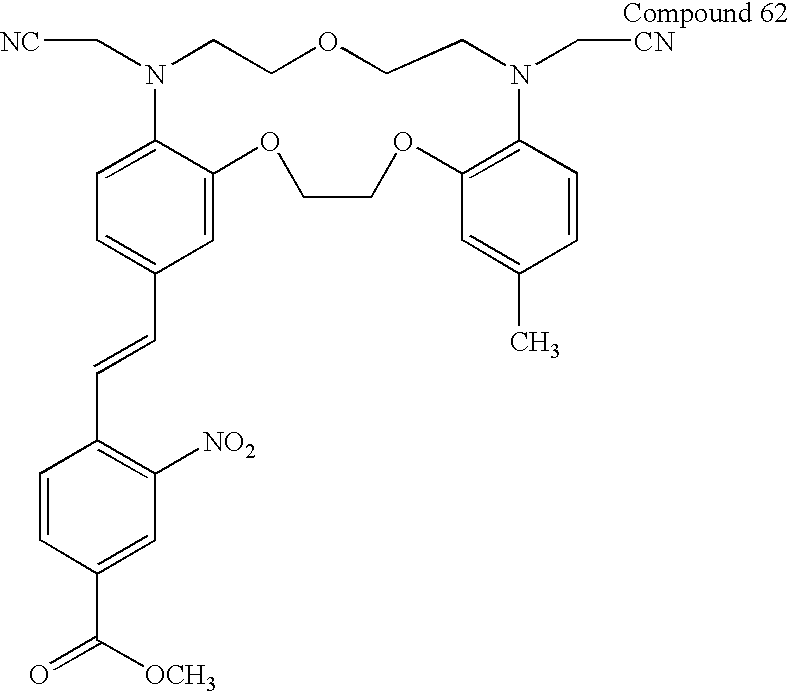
C1=C(C=CC2=C([NO2])C=C(C(=O)[OCH3])C=C2)C=C2C(=C1)N(C[NC])CCOCCN(C[CN])C1=C(OCCO2)C=C(C)C=C1
